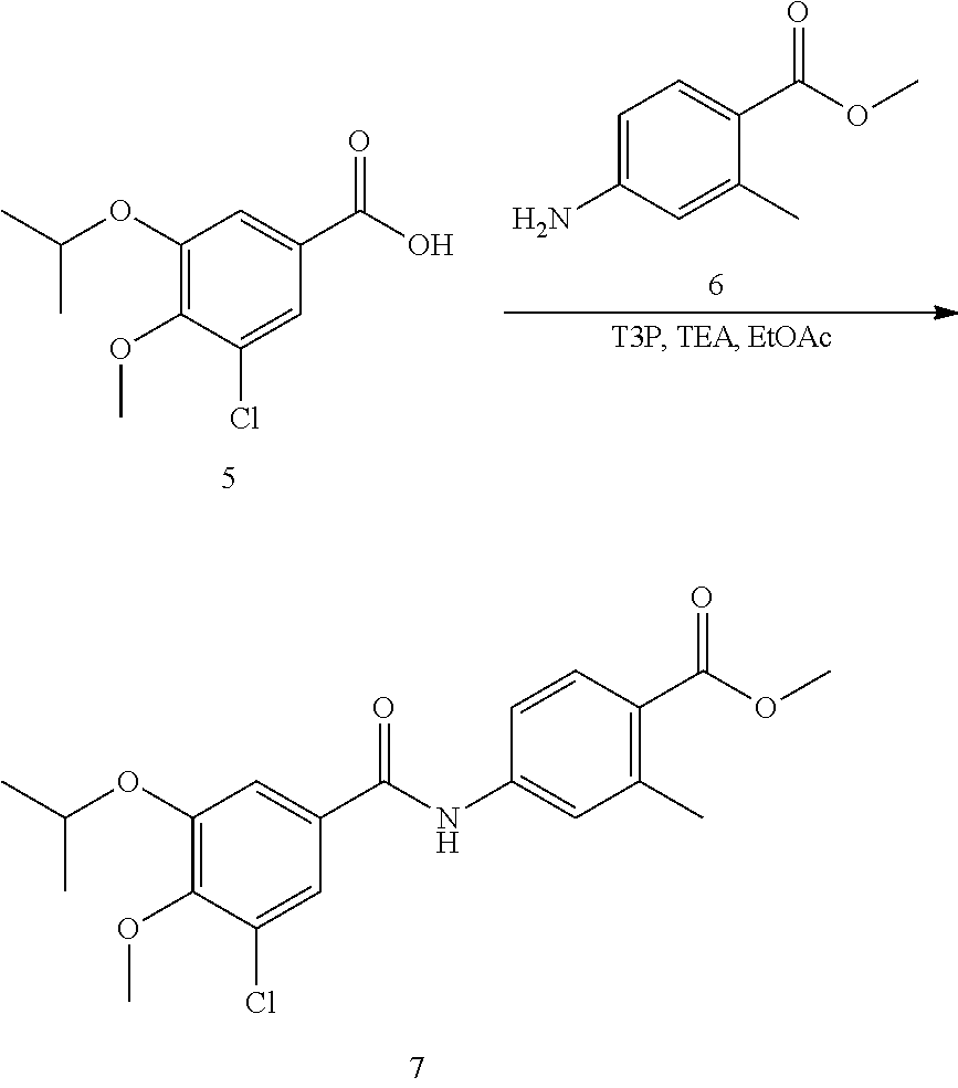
C1(OC(C)C)=C(OC)C(Cl)=CC(C(NC2=CC(C)=C(C(OC)=O)C=C2)=O)=C1.C1(OC(C)C)=C(OC)C(Cl)=CC(C(O)=O)=C1.C1=C(N)C=C(C)C(C(OC)=O)=C1
